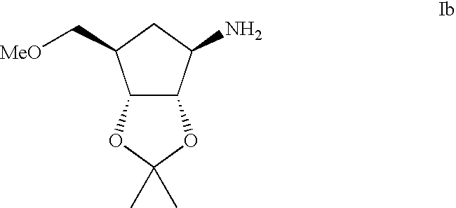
C12C(C(N)CC1C[MeO])OC(C)(C)O2
